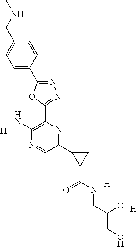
[H].[H].C1=CC(C2=NN=C(C3=C(N)N=CC(C4C(C(=O)NCC(O)CO)C4)=N3)O2)=CC=C1CNC.[H]
